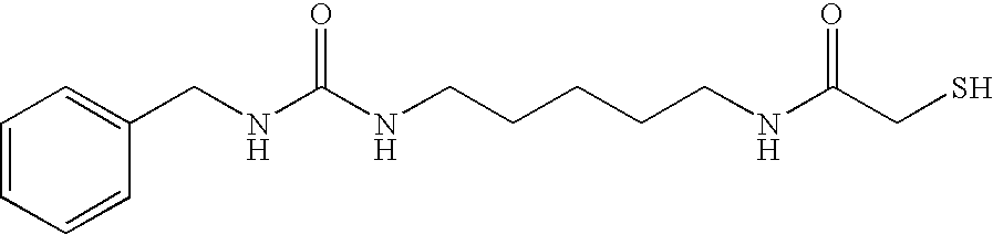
C1=C(CNC(NCCCCCNC(CS)=O)=O)C=CC=C1
